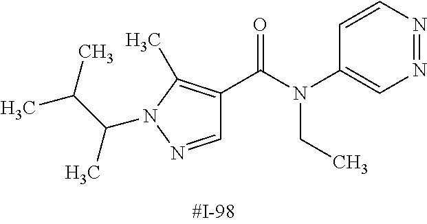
N1=NC=CC(N(C(=O)C2=C(C)N(C(C(C)C)C)N=C2)CC)=C1
